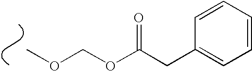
COCOC(CC1=CC=CC=C1)=O
